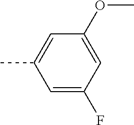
C1=C(F)C=C(OC)C=C1C
